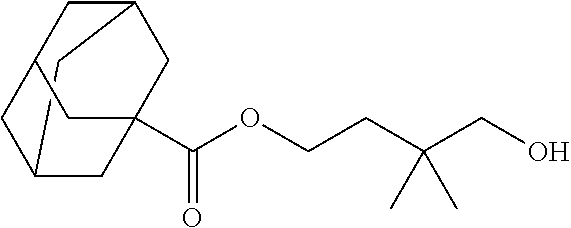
C12CC3CC(C(=O)OCCC(CO)(C)C)(CC(C3)C1)C2
